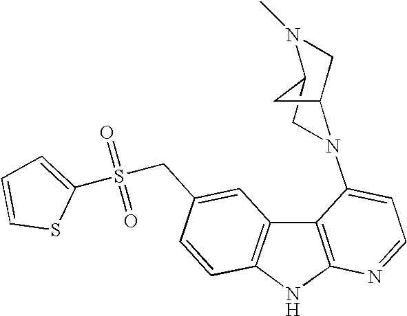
C12=C(C3=C(N1)N=CC=C3N1CC3N(C)CC1C3)C=C(CS(=O)(=O)C1=CC=CS1)C=C2
